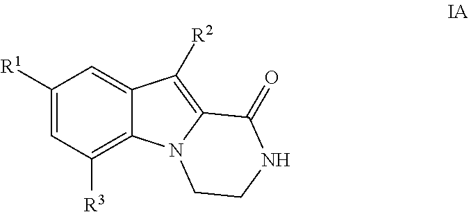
C1([R1])=CC([R3])=C2C(=C1)C([R2])=C1N2CCNC1=O
